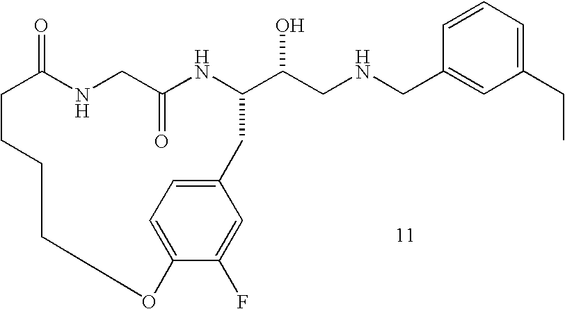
C1=CC=C(CC)C=C1CNCC(O)C1NC(=O)CNC(=O)CCCCOC2=CC=C(C1)C=C2F
